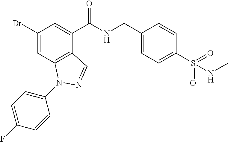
C1(Br)=CC2=C(C(C(NCC3=CC=C(S(NC)(=O)=O)C=C3)=O)=C1)C=NN2C1=CC=C(F)C=C1
